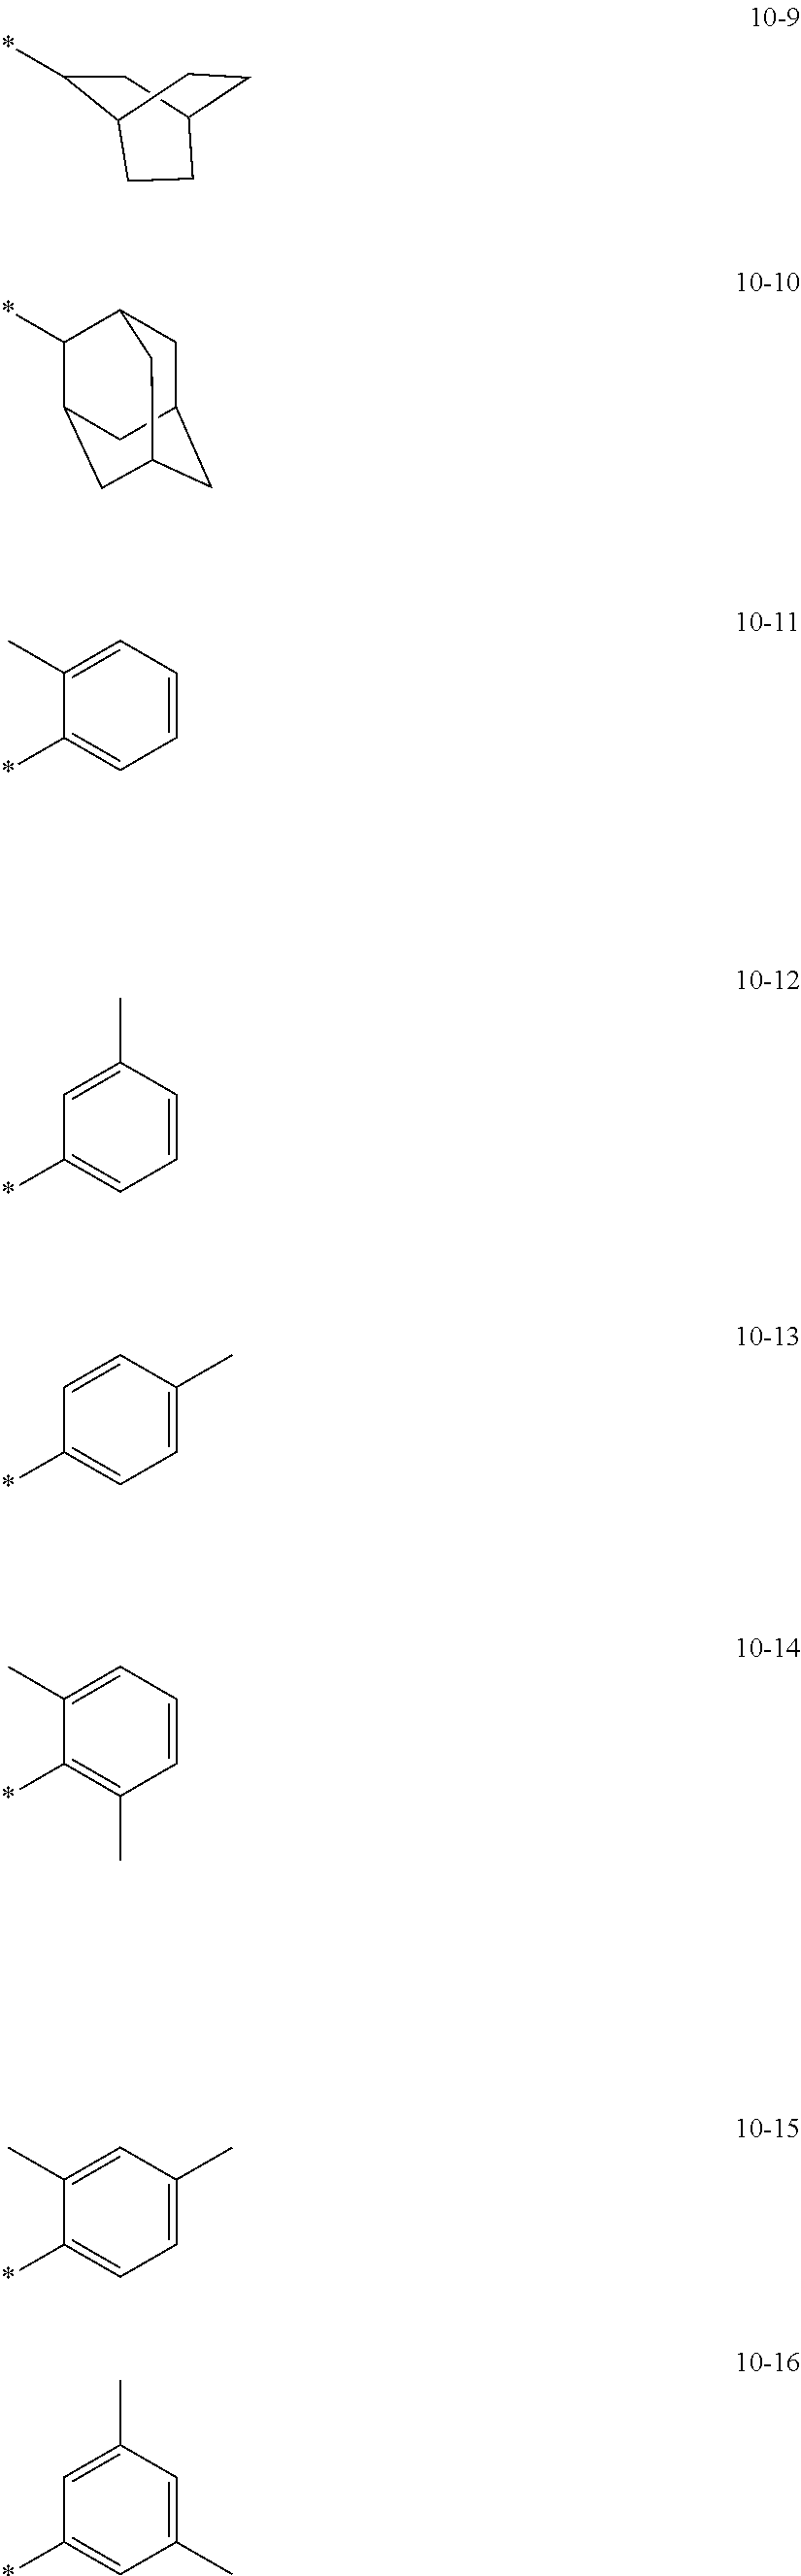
*C1C2CC3CC(CC1C3)C2.C1C2CC(*)C(C1)CC2.*C1=CC=CC=C1C.*C1=CC=CC(C)=C1.*C1=CC=C(C)C=C1.*C1=C(C)C=CC=C1C.*C1=CC=C(C)C=C1C.*C1=CC(C)=CC(C)=C1
